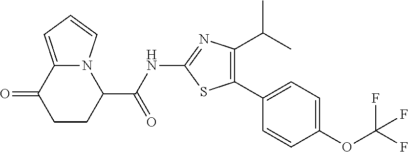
C1CC(C(NC2=NC(C(C)C)=C(C3=CC=C(OC(F)(F)F)C=C3)S2)=O)N2C(=CC=C2)C1=O
